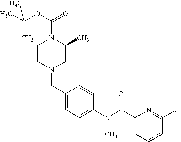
C1(CN2CC(C)N(C(OC(C)(C)C)=O)CC2)=CC=C(N(C(C2=CC=CC(Cl)=N2)=O)C)C=C1
